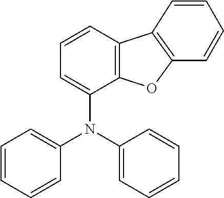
C12=C(C(N(C3=CC=CC=C3)C3=CC=CC=C3)=CC=C1)OC1=C2C=CC=C1
